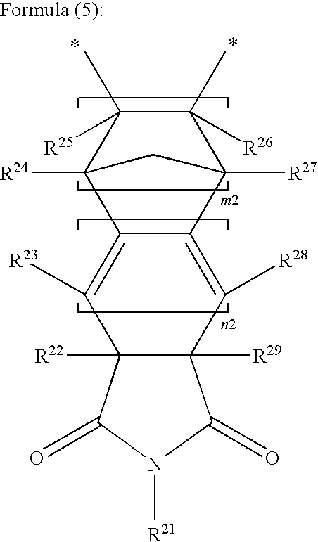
C12([R22])C([R29])(C([R28])=C3C(=C1[R23])C1([R24])C(C)([R25])C(C)([R26])C3([R27])C1)C(=O)N([R21])C2=O
